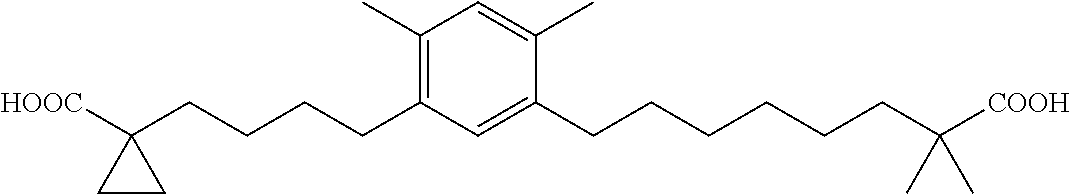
C1(C)=C(CCCCC2([HOOC])CC2)C=C(CCCCCCC([COOH])(C)C)C(C)=C1
